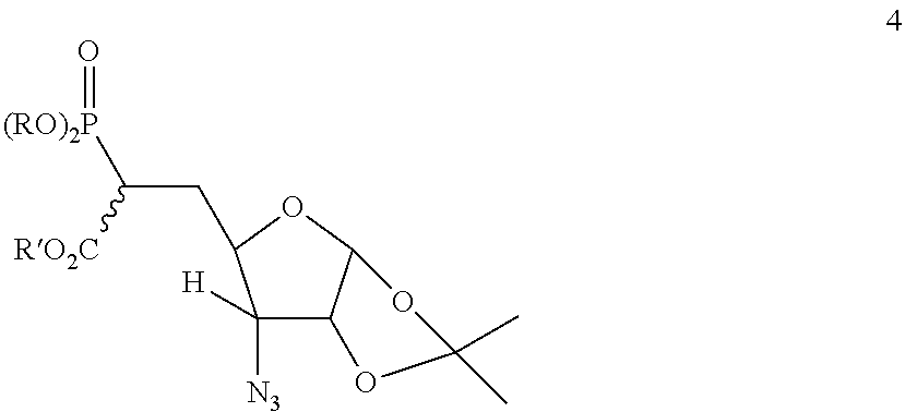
C1([N3])([H])C2C(OC1CC([(RO)2P]=O)[RO2C])OC(C)(C)O2
